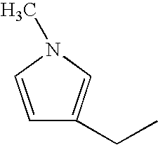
C1=CN(C)C=C1CC
